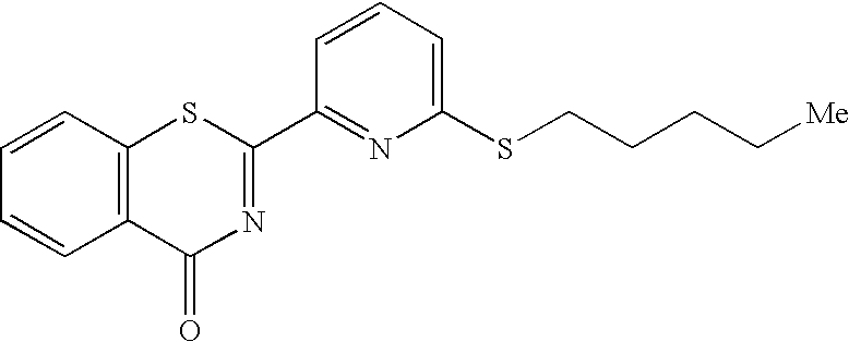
C1=CC=C(SCCCC[Me])N=C1C1=NC(=O)C2=C(S1)C=CC=C2
